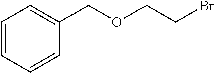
O(CC1=CC=CC=C1)CCBr
